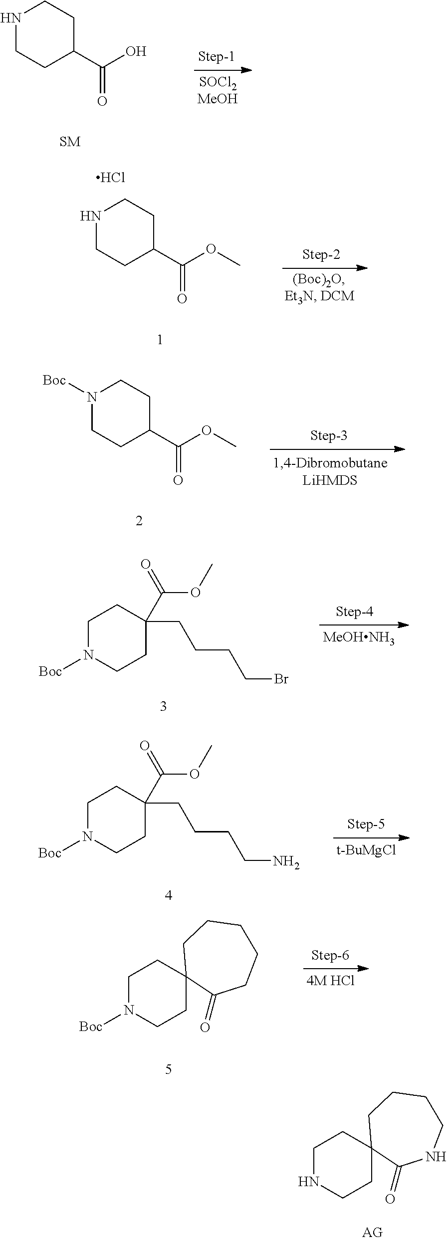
N1CCC(C(O)=O)CC1.N1CCC(C(OC)=O)CC1.Cl.N1([Boc])CCC(C(OC)=O)CC1.N1([Boc])CCC(CCCCBr)(C(OC)=O)CC1.[MeOHNH3].N1([Boc])CCC(CCCCN)(C(OC)=O)CC1.[t-BuMgCl].N1([Boc])CCC2(CC1)C(=O)CCCCC2.N1CCC2(CC1)C(=O)NCCCC2
